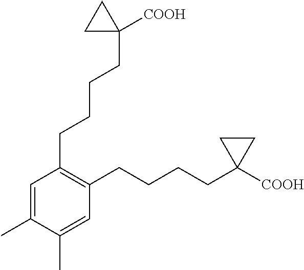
C1=C(C)C(C)=CC(CCCCC2([COOH])CC2)=C1CCCCC1([COOH])CC1
